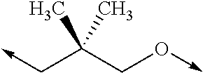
C(C(CO->C)(C)C)->C
